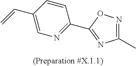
C1=CC(C=C)=CN=C1C1=NC(C)=NO1
